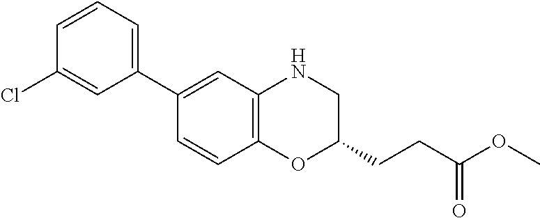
C1(C2=CC=CC(Cl)=C2)=CC2=C(C=C1)OC(CCC(OC)=O)CN2
